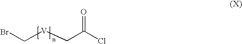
BrC[V]CC(Cl)=O
